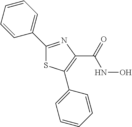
C1(C2=CC=CC=C2)=NC(C(=O)NO)=C(C2=CC=CC=C2)S1
